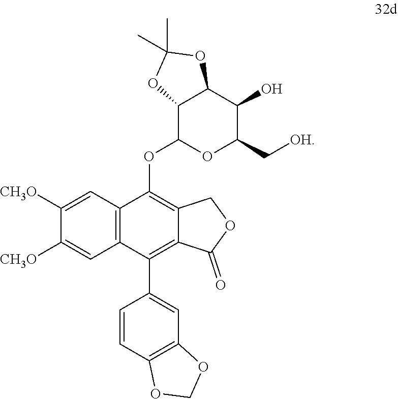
C1=C([CH3O])C([CH3O])=CC2=C1C(OC1OC(C[OH])C(O)C3C1OC(C)(C)O3)=C1C(=C2C2=CC3=C(C=C2)OCO3)C(=O)OC1
